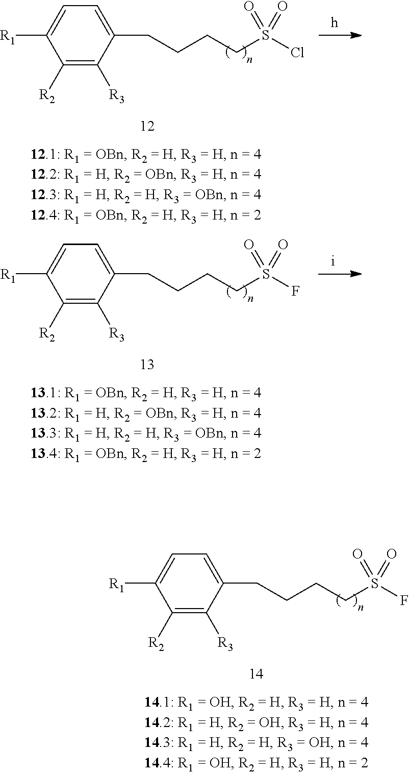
C(CCCS(Cl)(=O)=O)C1=CC=C([R1])C([R2])=C1[R3].C(CCCS(F)(=O)=O)C1=CC=C([R1])C([R2])=C1[R3].C(CCCS(F)(=O)=O)C1=CC=C([R1])C([R2])=C1[R3]
